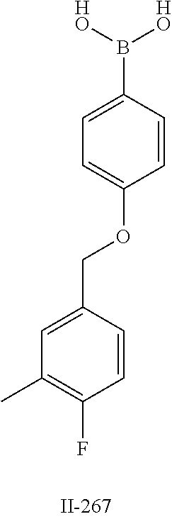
C1=C(B([HO])[HO])C=CC(OCC2=CC(C)=C(F)C=C2)=C1
